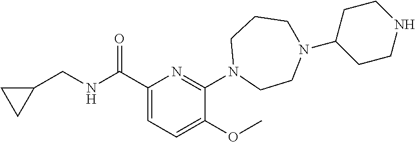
C1(C(NCC2CC2)=O)=CC=C(OC)C(N2CCN(C3CCNCC3)CCC2)=N1
